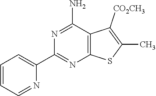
N1=C(N)C2=C(N=C1C1=CC=CC=N1)SC(C)=C2[CO2CH3]
